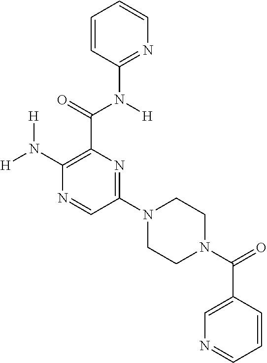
[H]N(C1=C(C(=O)N([H])C2=NC=CC=C2)N=C(N2CCN(C(=O)C3=CN=CC=C3)CC2)C=N1)[H]
